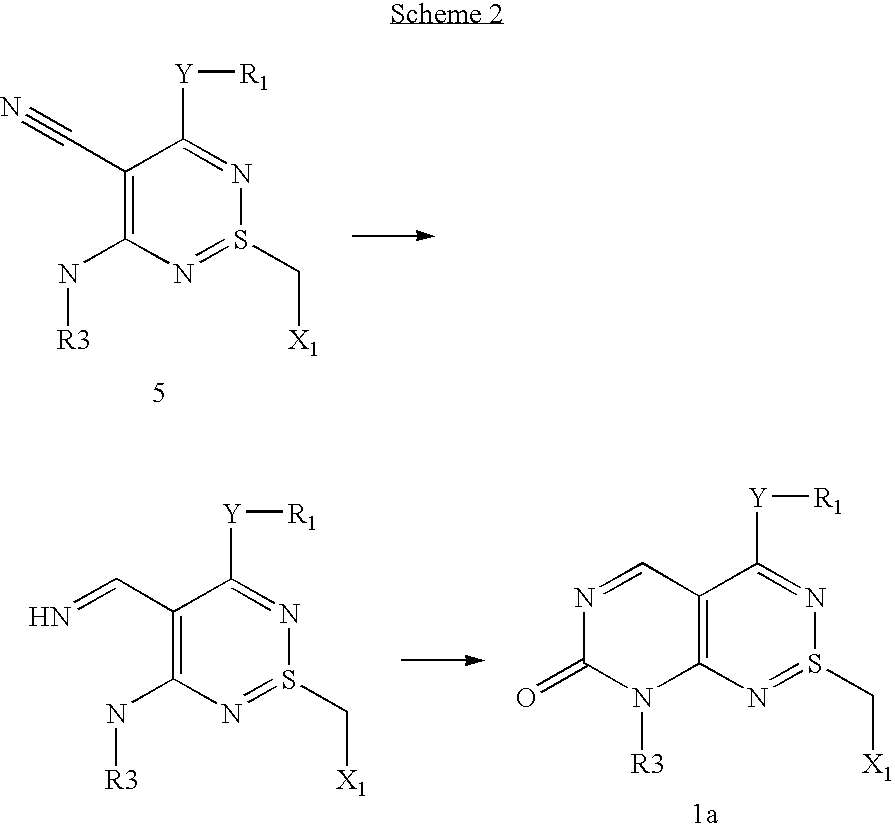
C1(C#N)=C(N[R3])N=S(C[X1])N=C1[Y][R1].C1(C=N)=C(N[R3])N=S(C[X1])N=C1[Y][R1].C12=C(N=S(C[X1])N=C1[Y][R1])N([R3])C(=O)N=C2
